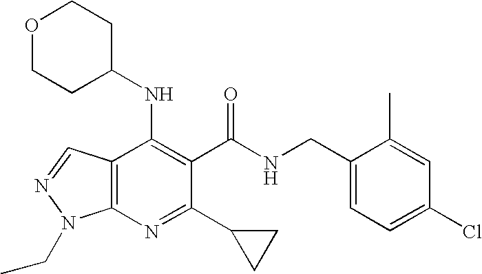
C12=C(N=C(C3CC3)C(C(NCC3=CC=C(Cl)C=C3C)=O)=C1NC1CCOCC1)N(CC)N=C2
